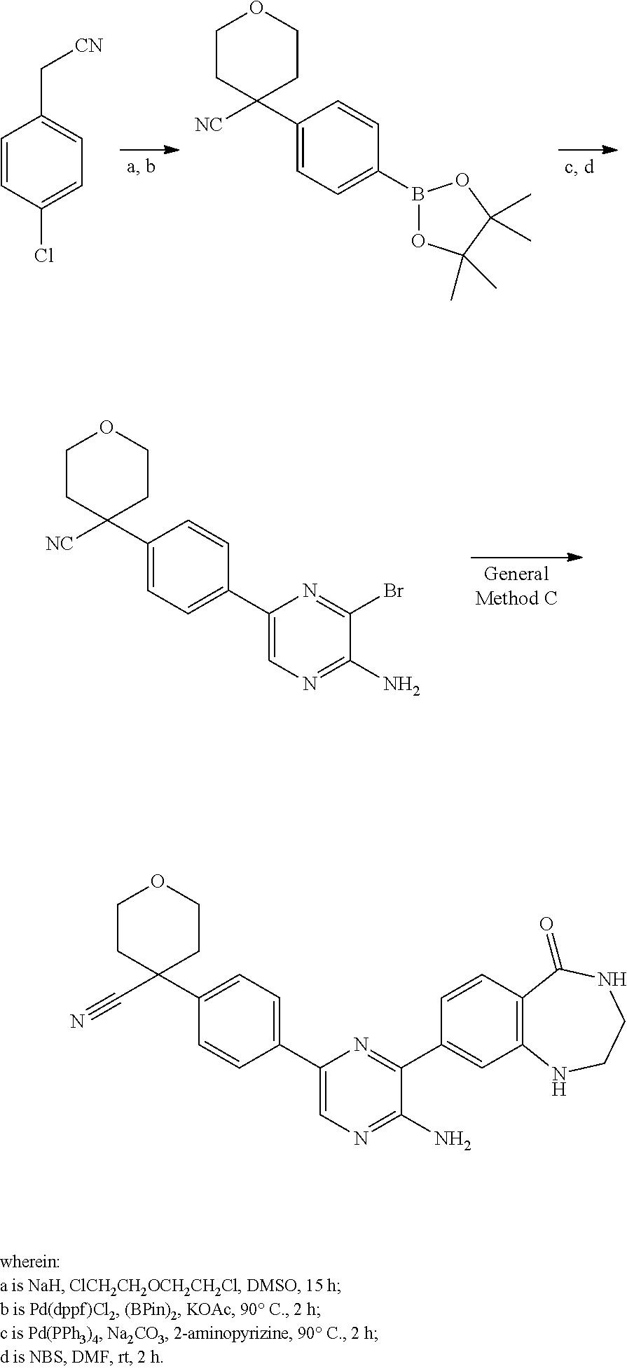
C1=CC(Cl)=CC=C1C[CN].C1CC([NC])(C2=CC=C(B3OC(C)(C)C(C)(C)O3)C=C2)CCO1.C1CC([NC])(C2=CC=C(C3=CN=C(N)C(Br)=N3)C=C2)CCO1.C1CC(C#N)(C2=CC=C(C3=CN=C(N)C(C4=CC5=C(C=C4)C(=O)NCCN5)=N3)C=C2)CCO1
